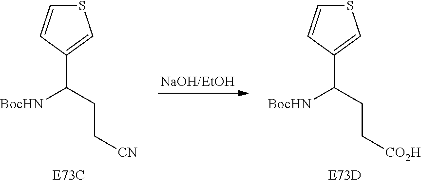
S1C=CC(C(CC[CO2H])[BocHN])=C1.S1C=CC(C(CC[CN])[BocHN])=C1
